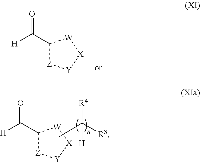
[H]C(=O)C1[Z][Y][X][W]1.CC([R3])([R4])[H].[H]C(=O)C1[Z][Y][X][W]1
